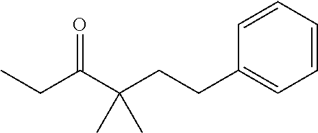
C1=CC=CC(CCC(C(CC)=O)(C)C)=C1
